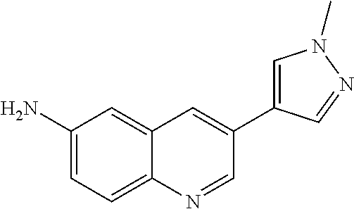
C1=C(N)C=C2C(=C1)N=CC(C1=CN(C)N=C1)=C2
